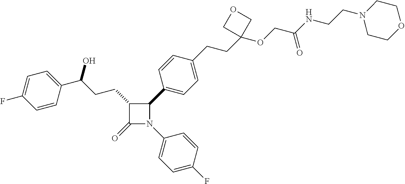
C1(=O)N(C2=CC=C(F)C=C2)C(C2=CC=C(CCC3(OCC(NCCN4CCOCC4)=O)COC3)C=C2)C1CCC(O)C1=CC=C(F)C=C1
